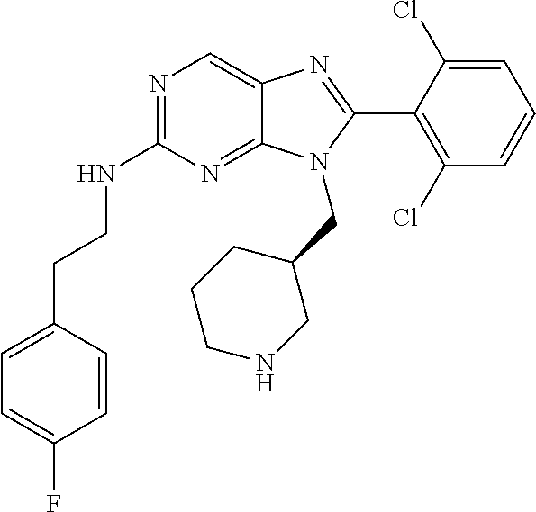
C1(CCNC2=NC=C3C(=N2)N(CC2CCCNC2)C(C2=C(Cl)C=CC=C2Cl)=N3)=CC=C(F)C=C1
